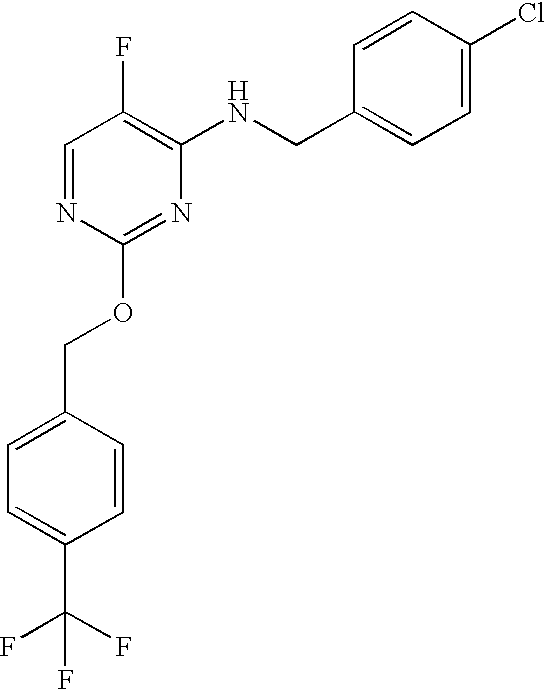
C1=C(Cl)C=CC(CNC2=C(F)C=NC(OCC3=CC=C(C(F)(F)F)C=C3)=N2)=C1
